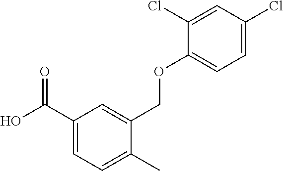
C1(C(O)=O)=CC=C(C)C(COC2=CC=C(Cl)C=C2Cl)=C1
